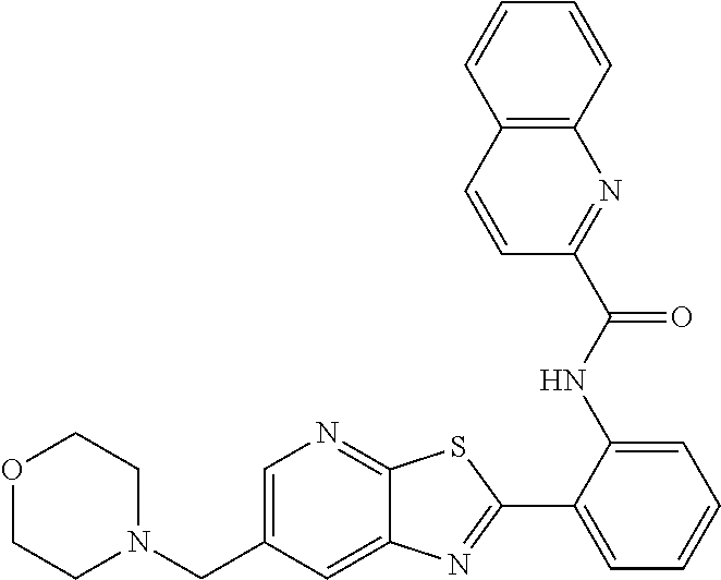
C1(C2=NC3=CC(CN4CCOCC4)=CN=C3S2)=CC=CC=C1NC(C1=NC2=C(C=C1)C=CC=C2)=O
